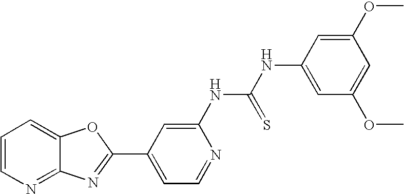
C12=NC=CC=C1OC(C1=CC=NC(NC(=S)NC3=CC(OC)=CC(OC)=C3)=C1)=N2
